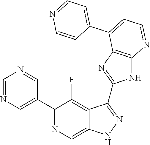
C1=NC=C(C2=NC=C3C(=C2F)C(C2=NC4=C(N2)N=CC=C4C2=CC=NC=C2)=NN3)C=N1
